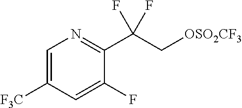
[OSO2CF3]CC(C1=NC=C([F3C])C=C1F)(F)F
